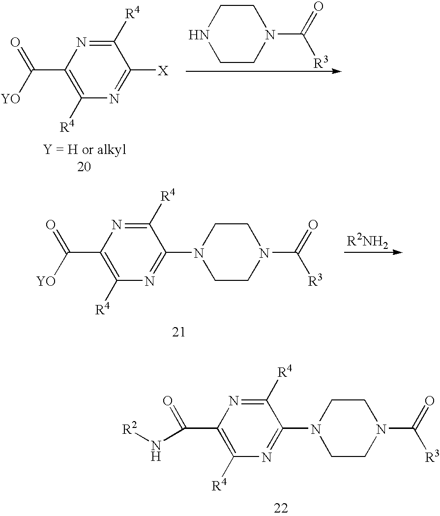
N1=C(N2CCN(C([R3])=O)CC2)C([R4])=NC(C(=O)[YO])=C1[R4].N1=C(N2CCN(C([R3])=O)CC2)C([R4])=NC(C(=O)N[R2])=C1[R4].C1N(C([R3])=O)CCNC1.N1=C([X])C([R4])=NC(C(=O)[YO])=C1[R4]
